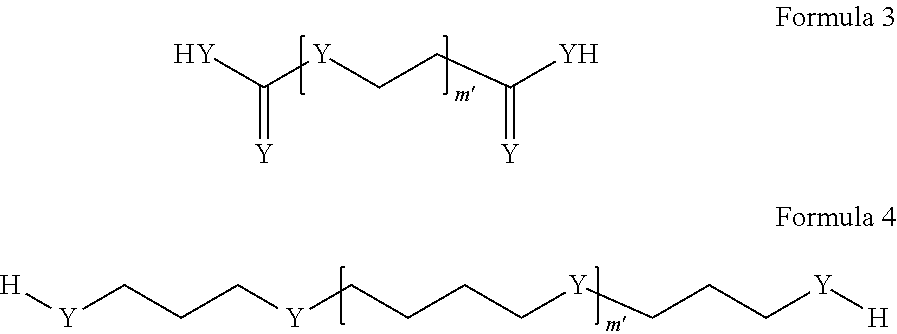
[H][Y]CCC[Y]CCCC[Y]CCC[Y][H].[Y]C(=[Y])[Y]CCC(=[Y])[Y]
